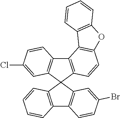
C12=C(C3(C4=C1C=CC(Br)=C4)C1=C(C4=C3C=C(Cl)C=C4)C3=C(C=C1)OC1=C3C=CC=C1)C=CC=C2
